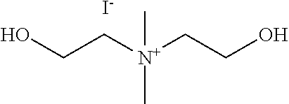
OCC[N+](CCO)(C)C.[I-]
